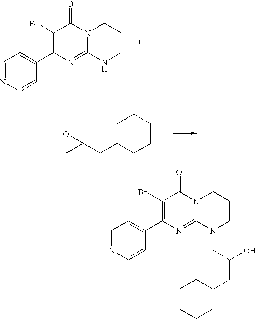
C1=NC=CC(C2=C(Br)C(=O)N3C(=N2)NCCC3)=C1.C1C(CC2OC2)CCCC1.C1=NC=CC(C2=C(Br)C(=O)N3C(=N2)N(CC(CC2CCCCC2)O)CCC3)=C1
